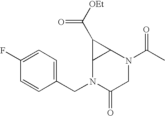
C1(CN2C(=O)CN(C(C)=O)C3C2C3C(=O)[OEt])=CC=C(F)C=C1
